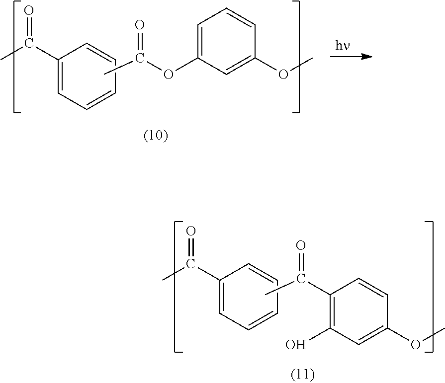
C1(C(C)=O)=CC=CC=C1.CC(OC1=CC=CC(OC)=C1)=O.C1(C(C)=O)=CC=CC=C1.CC(C1=C(O)C=C(OC)C=C1)=O
